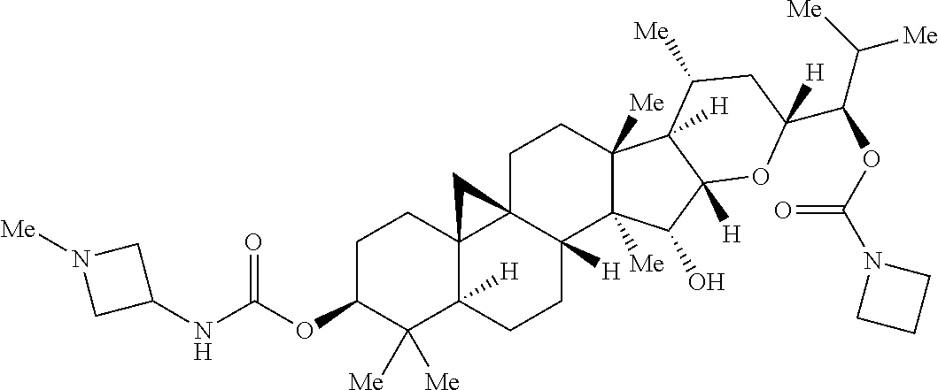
C1C23C4(C([H])(CCC2([H])C2([Me])C([Me])(C1)C1([H])C([Me])CC(C(OC(=O)N5CCC5)C([Me])[Me])([H])OC1([H])C2O)C([Me])([Me])C(OC(=O)NC1CN([Me])C1)CC4)C3
